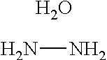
NN.O
